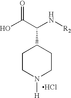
C1CN([H])CCC1C(N[R2])C(O)=O.Cl
